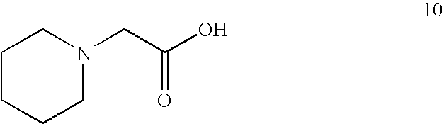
C1CN(CC(O)=O)CCC1
